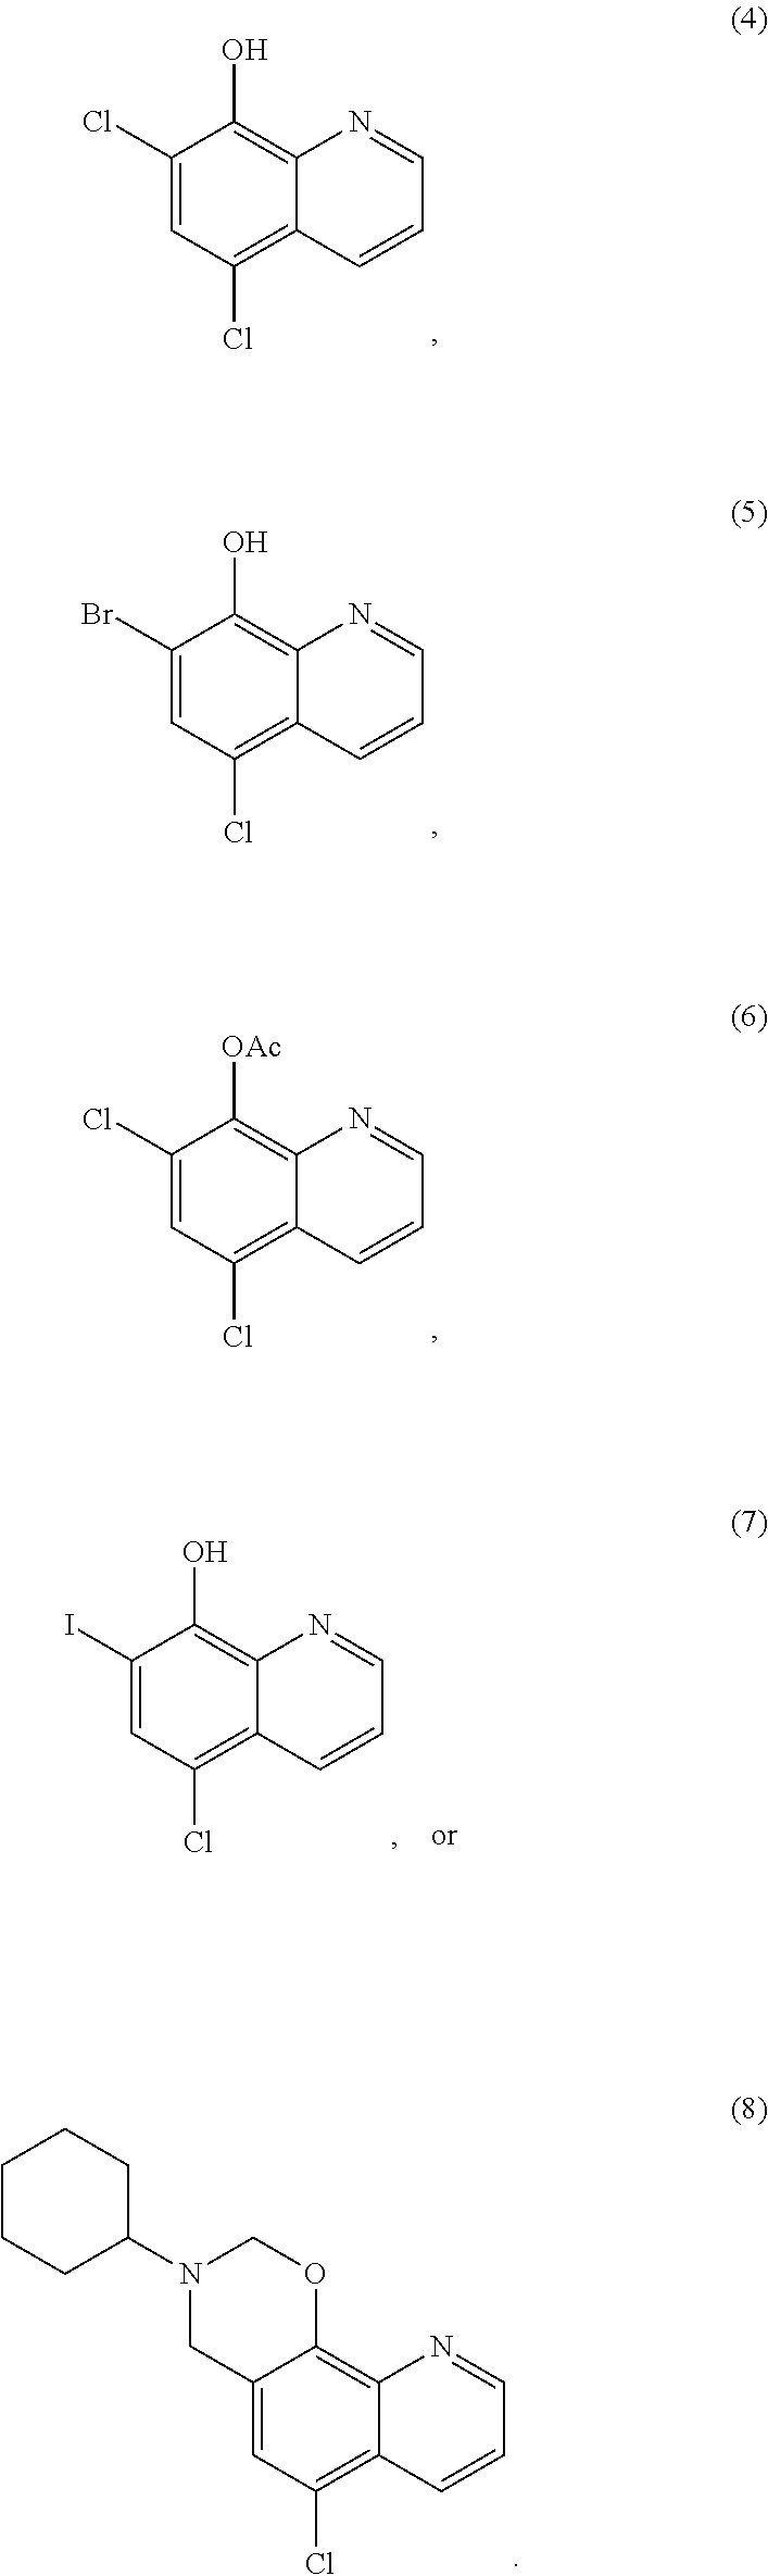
C1(Cl)=CC(Cl)=C2C(=C1O)N=CC=C2.C1(Br)=CC(Cl)=C2C(=C1O)N=CC=C2.C1(Cl)=CC(Cl)=C2C(=C1[OAc])N=CC=C2.C12=CC(Cl)=C3C(=C1OCN(C1CCCCC1)C2)N=CC=C3.C1(I)=CC(Cl)=C2C(=C1O)N=CC=C2
